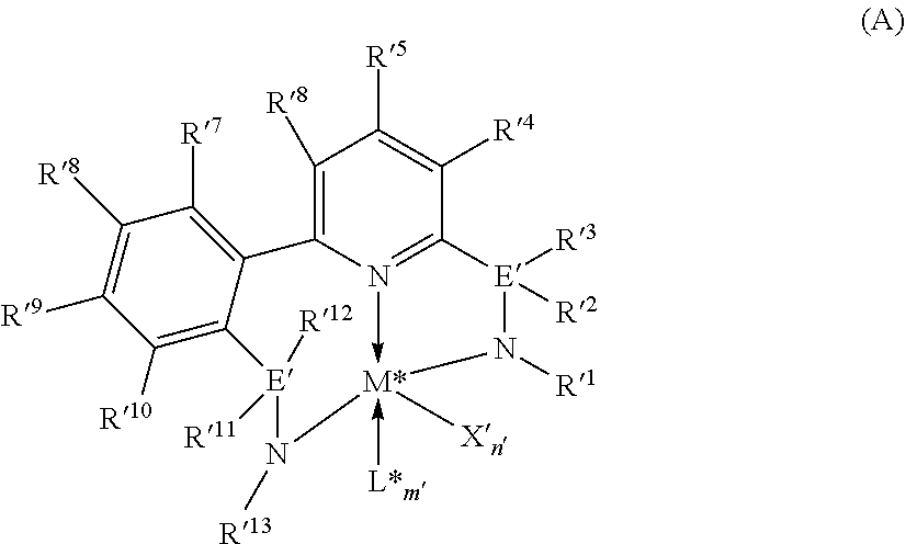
C1([R10])=C2C(=C([R7])C([R8])=C1[R9])C1=C([R8])C([R5])=C([R4])C3=N1->[M*](-[L*m])([Xn])(N([R13])[E]2([R12])[R11])N([R1])[E]3([R3])[R2]
